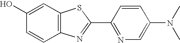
C1(O)=CC2=C(C=C1)N=C(C1=NC=C(N(C)C)C=C1)S2
